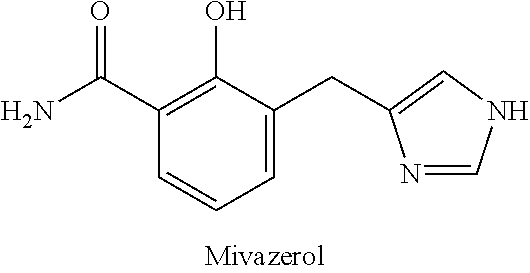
N1=CNC=C1CC1=CC=CC(C(N)=O)=C1O
